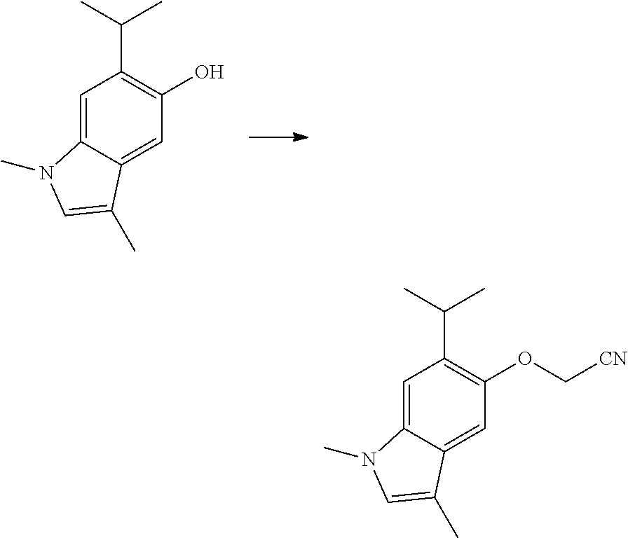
C1=C2C(=CC(O)=C1C(C)C)C(C)=CN2C.C1=C2C(=CC(OC[CN])=C1C(C)C)C(C)=CN2C
